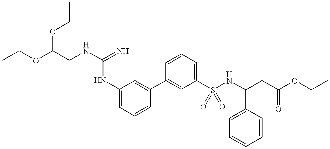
C1=C(NC(NCC(OCC)OCC)=N)C=C(C2=CC(S(NC(C3=CC=CC=C3)CC(=O)OCC)(=O)=O)=CC=C2)C=C1
